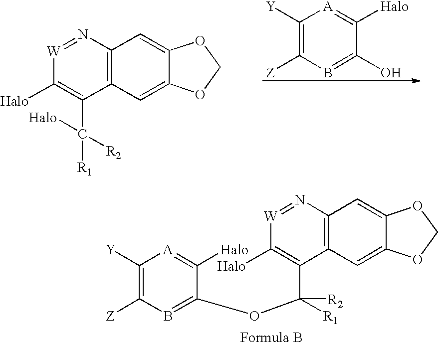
N1=[W]C([Halo])=C(C([R1])([R2])[Halo])C2=C1C=C1C(=C2)OCO1.[A]1=C([Halo])C(O)=BC([Z])=C1[Y].[A]1=C([Halo])C(OC(C2=C([Halo])[W]=NC3=C2C=C2C(=C3)OCO2)([R1])[R2])=BC([Z])=C1[Y]
